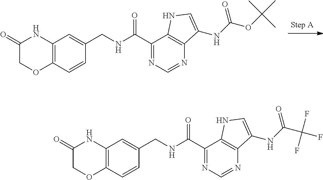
C1(C(NCC2=CC3=C(C=C2)OCC(=O)N3)=O)=NC=NC2=C1NC=C2NC(OC(C)(C)C)=O.C1(C(NCC2=CC3=C(C=C2)OCC(=O)N3)=O)=NC=NC2=C1NC=C2NC(C(F)(F)F)=O
